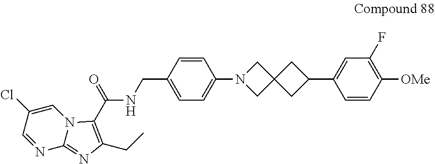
C1(C2CC3(C2)CN(C2=CC=C(CNC(=O)C4=C(CC)N=C5N4C=C(Cl)C=N5)C=C2)C3)=CC(F)=C([OMe])C=C1
